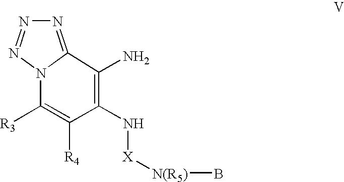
N1=C2N(N=N1)C([R3])=C([R4])C(N[X][N(R5)]B)=C2N
